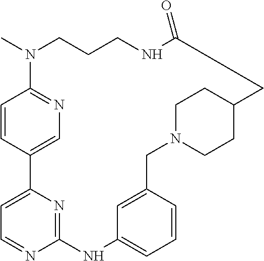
C1=CC2=CN=C1N(C)CCCNC(=O)CC1CCN(CC3=CC(=CC=C3)NC3=NC2=CC=N3)CC1
